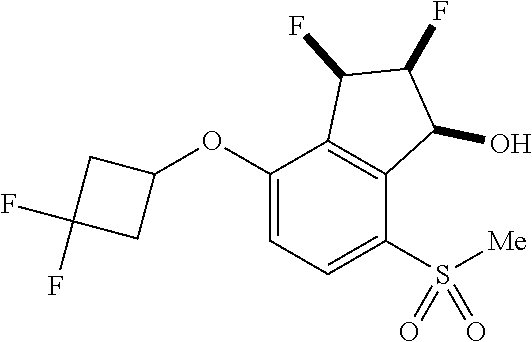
C1(OC2CC(F)(F)C2)=CC=C(S([Me])(=O)=O)C2=C1C(F)C(F)C2O
